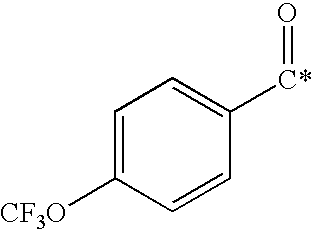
C1=C([CF3O])C=CC([C*]=O)=C1
